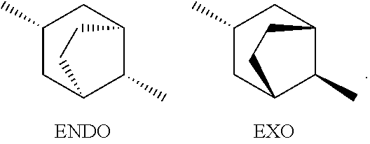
C1(C)CC2C(C)C(C1)CC2.C1(C)CC2C(C)C(C1)CC2
